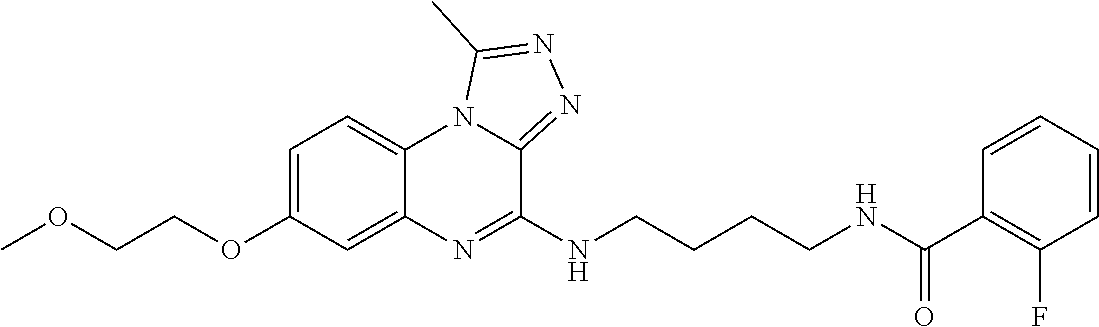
C1=C(OCCOC)C=C2C(=C1)N1C(=NN=C1C)C(NCCCCNC(C1=C(F)C=CC=C1)=O)=N2
